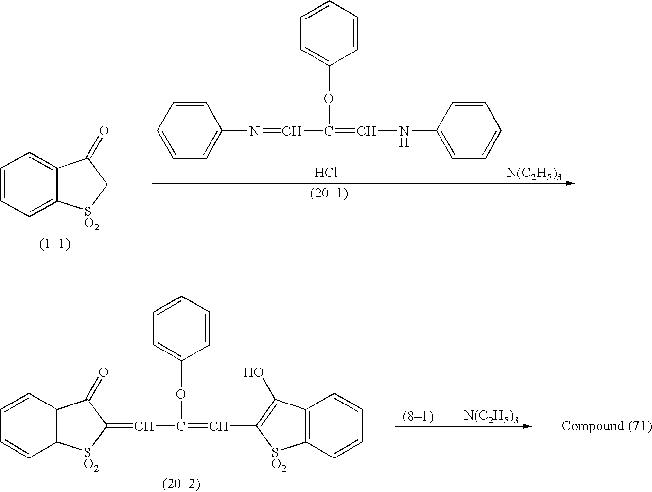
C1=CC=C2C(=C1)C(=O)C[SO2]2.[N(C2H5)3].C1=CC=CC=C1N=CC(=CNC1=CC=CC=C1)OC1=CC=CC=C1.Cl.[N(C2H5)3].C12=C(C=CC=C1)C(=O)C(=CC(OC1=CC=CC=C1)=CC1=C(O)C3=C([SO2]1)C=CC=C3)[SO2]2
